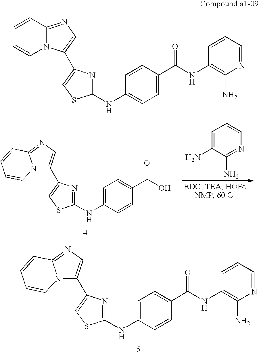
N12C(C3=CSC(NC4=CC=C(C(NC5=C(N)N=CC=C5)=O)C=C4)=N3)=CN=C1C=CC=C2.C1=C(N)C(N)=NC=C1.N12C(C3=CSC(NC4=CC=C(C(O)=O)C=C4)=N3)=CN=C1C=CC=C2.C1=CC2=NC=C(C3=CSC(NC4=CC=C(C(NC5=C(N)N=CC=C5)=O)C=C4)=N3)N2C=C1
